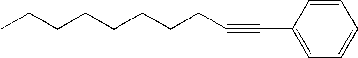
CCCCCCCCC#CC1=CC=CC=C1
